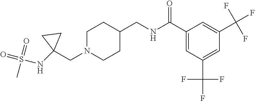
C(N1CCC(CNC(C2=CC(C(F)(F)F)=CC(C(F)(F)F)=C2)=O)CC1)C1(NS(=O)(=O)C)CC1
